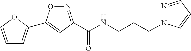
C1=COC(C2=CC(C(NCCCN3N=CC=C3)=O)=NO2)=C1
